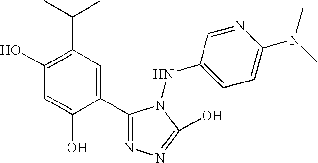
C1(O)=C(C(C)C)C=C(C2=NN=C(O)N2NC2=CC=C(N(C)C)N=C2)C(O)=C1
